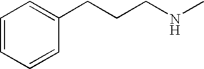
C1=CC=CC(CCCNC)=C1
